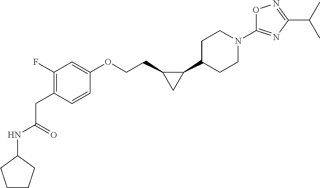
C(=O)(CC1=C(F)C=C(OCCC2C(C3CCN(C4=NC(C(C)C)=NO4)CC3)C2)C=C1)NC1CCCC1
